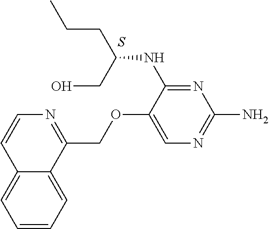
N1=C(NC(CCC)CO)C(OCC2=NC=CC3=CC=CC=C23)=CN=C1N.S
